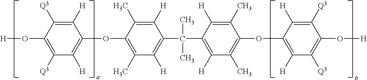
C1([H])=C([Q3])C(O[H])=C([Q3])C([H])=C1OC1=C(C)C([H])=C(C(C)(C)C2=C([H])C(C)=C(OC3=C([H])C([Q3])=C(O[H])C([Q3])=C3[H])C(C)=C2[H])C([H])=C1C
